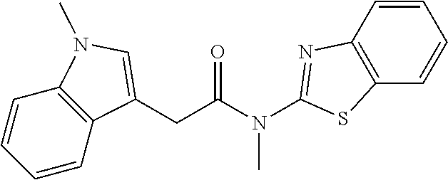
C(C(N(C1=NC2=C(C=CC=C2)S1)C)=O)C1=CN(C)C2=C1C=CC=C2
